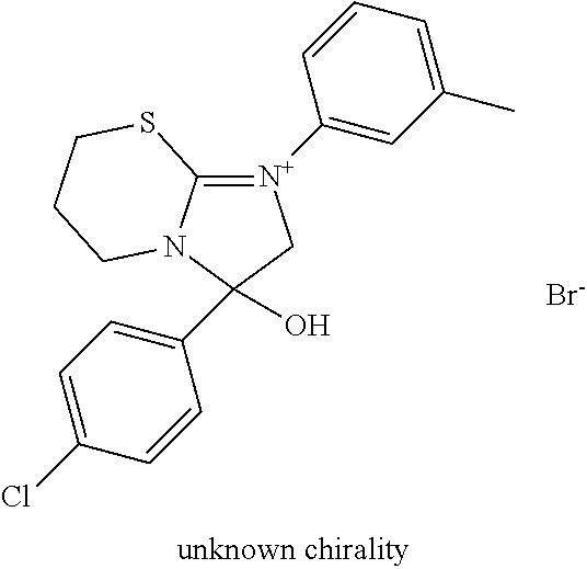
[Br-].C12=[N+](C3=CC(C)=CC=C3)CC(O)(C3=CC=C(Cl)C=C3)N1CCCS2
